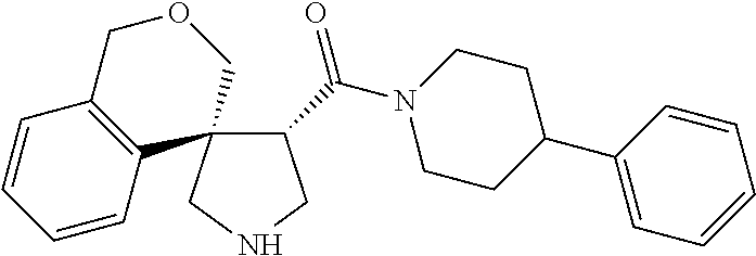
C1(C(N2CCC(C3=CC=CC=C3)CC2)=O)CNCC12COCC1=C2C=CC=C1
